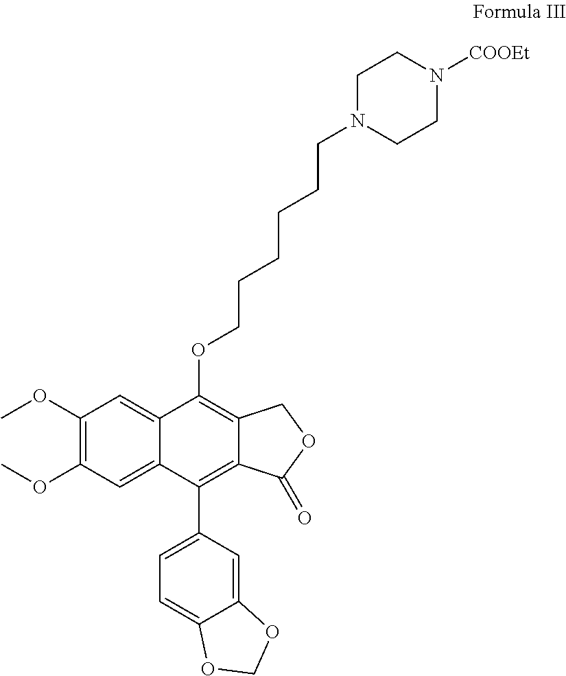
C1=C2C(OCCCCCCN3CCN([COOEt])CC3)=C3COC(=O)C3=C(C3=CC=C4C(=C3)OCO4)C2=CC(OC)=C1OC
